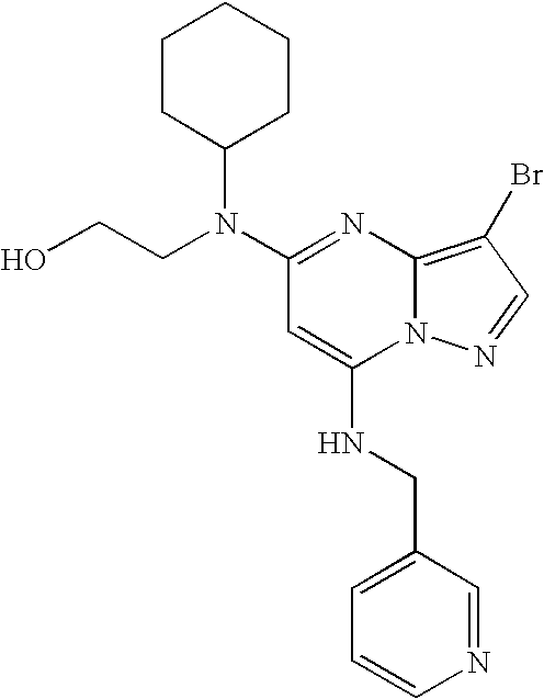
N(C1=NC2=C(Br)C=NN2C(NCC2=CC=CN=C2)=C1)(CCO)C1CCCCC1
